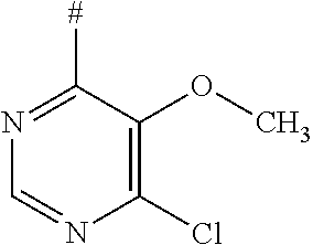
C1(Cl)=C(OC)C([#])=NC=N1
